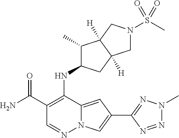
C1(C(N)=O)=C(NC2C(C)C3([H])C([H])(C2)CN(S(C)(=O)=O)C3)C2=CC(C3=NN(C)N=N3)=CN2N=C1
